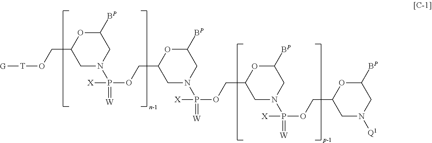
C1N(P(OCC2CN([Q1])CC([BP])O2)([X])=[W])CC([BP])OC1COP(=[W])([X])N1CC(COP(N2CC(CO[T][G])OC([BP])C2)([X])=[W])OC([BP])C1
